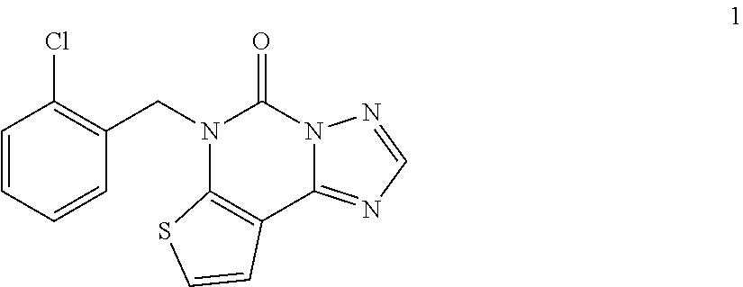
C1=CC=CC(CN2C3=C(C4=NC=NN4C2=O)C=CS3)=C1Cl
